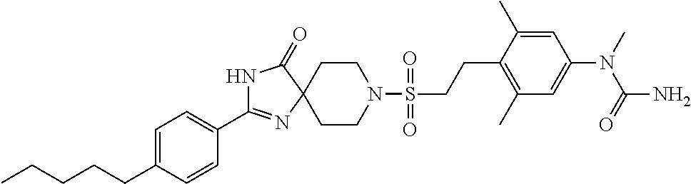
C1CN(S(=O)(=O)CCC2=C(C)C=C(N(C)C(=O)N)C=C2C)CCC12N=C(C1=CC=C(CCCCC)C=C1)NC2=O
